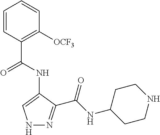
N1N=C(C(NC2CCNCC2)=O)C(NC(C2=C([OCF3])C=CC=C2)=O)=C1
